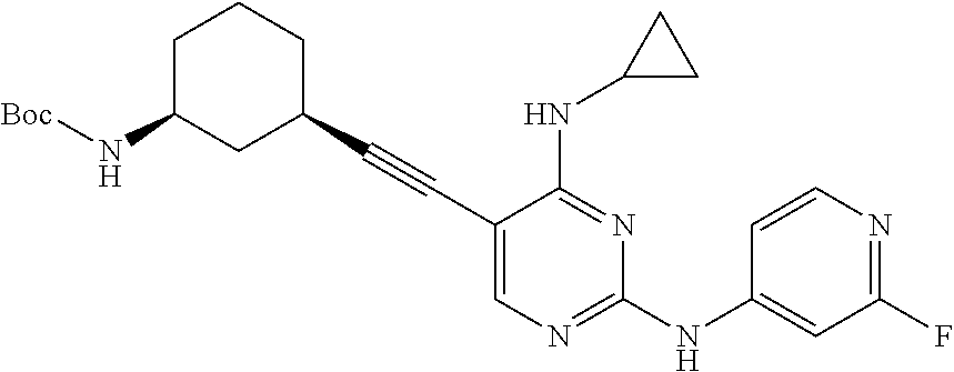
C1C(N[Boc])CC(C#CC2=CN=C(NC3=CC(F)=NC=C3)N=C2NC2CC2)CC1
